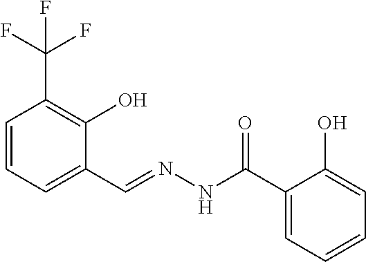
C1=CC=C(C=NNC(C2=CC=CC=C2O)=O)C(O)=C1C(F)(F)F
